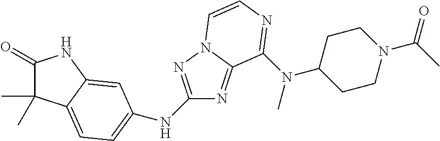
C1(=O)C(C)(C)C2=CC=C(NC3=NN4C(=N3)C(N(C)C3CCN(C(C)=O)CC3)=NC=C4)C=C2N1
